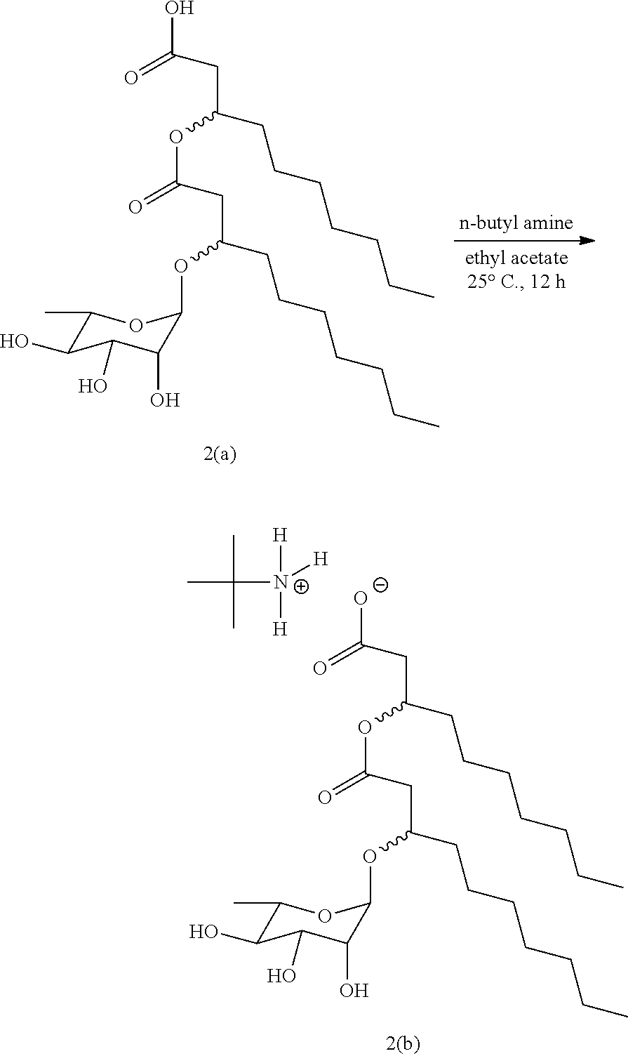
OC(=O)CC(CCCCCCC)OC(=O)CC(OC1C(O)C(O)C(O)C(C)O1)CCCCCCC.[O-]C(=O)CC(CCCCCCC)OC(=O)CC(OC1C(O)C(O)C(O)C(C)O1)CCCCCCC.[N+]([H])([H])([H])C(C)(C)C
